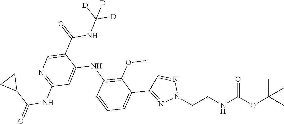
CC(OC(NCCN1N=CC(C2=CC=CC(NC3=CC(NC(C4CC4)=O)=NC=C3C(NC([D])([D])[D])=O)=C2OC)=N1)=O)(C)C
